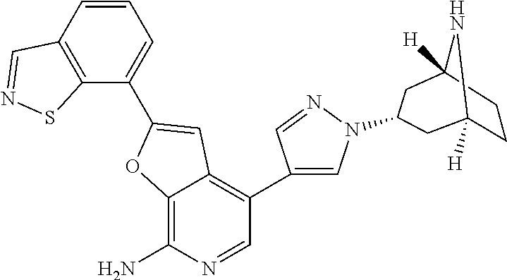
C12=C(N)N=CC(C3=CN(C4CC5([H])NC([H])(CC5)C4)N=C3)=C1C=C(C1=CC=CC3=C1SN=C3)O2
